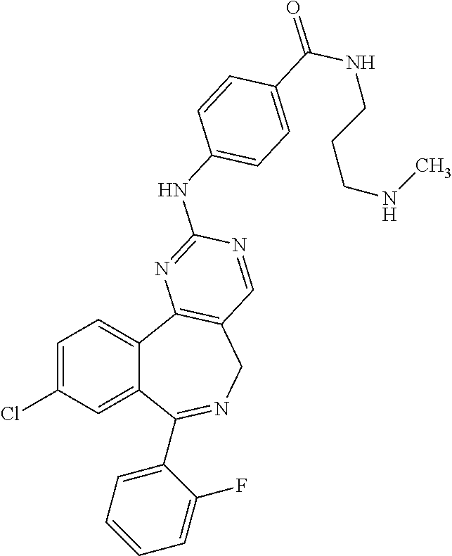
C1=C(Cl)C=C2C(=C1)C1=C(CN=C2C2=CC=CC=C2F)C=NC(NC2=CC=C(C(NCCCNC)=O)C=C2)=N1
